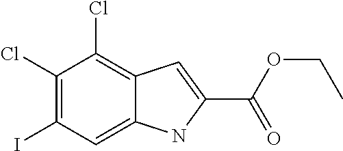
C12=CC(I)=C(Cl)C(Cl)=C1C=C(C(OCC)=O)N2
